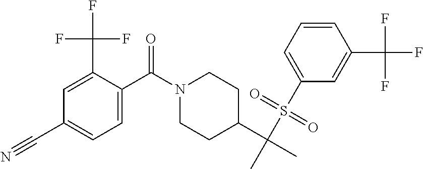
C1(C(=O)N2CCC(C(C)(S(=O)(=O)C3=CC=CC(C(F)(F)F)=C3)C)CC2)=CC=C(C#N)C=C1C(F)(F)F
